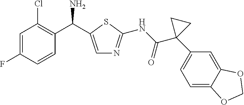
C1=C(C(C2=C(Cl)C=C(F)C=C2)N)SC(NC(C2(C3=CC=C4C(=C3)OCO4)CC2)=O)=N1
